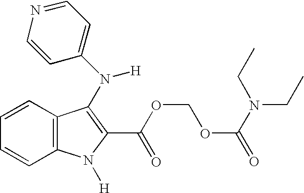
C1=CC2=C(C=C1)C(N(C1=CC=NC=C1)[H])=C(C(OCOC(N(CC)CC)=O)=O)N2[H]
